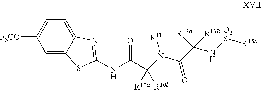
C1=C2C(=CC=C1[F3CO])N=C(NC(C(N(C(C(N[O2S][R15a])([R13B])[R13a])=O)[R11])([R10a])[R10b])=O)S2
